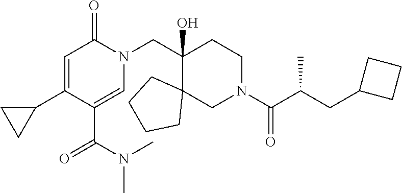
N1(CC2(O)C3(CN(C(=O)C(CC4CCC4)C)CC2)CCCC3)C(=O)C=C(C2CC2)C(C(=O)N(C)C)=C1
